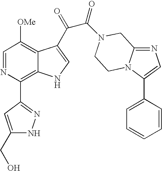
C1=NC(C2=NNC(CO)=C2)=C2C(=C1[OMe])C(C(=O)C(=O)N1CC3=NC=C(C4=CC=CC=C4)N3CC1)=CN2
